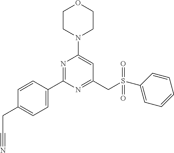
C1(C2=CC=C(CC#N)C=C2)=NC(N2CCOCC2)=CC(CS(C2=CC=CC=C2)(=O)=O)=N1
